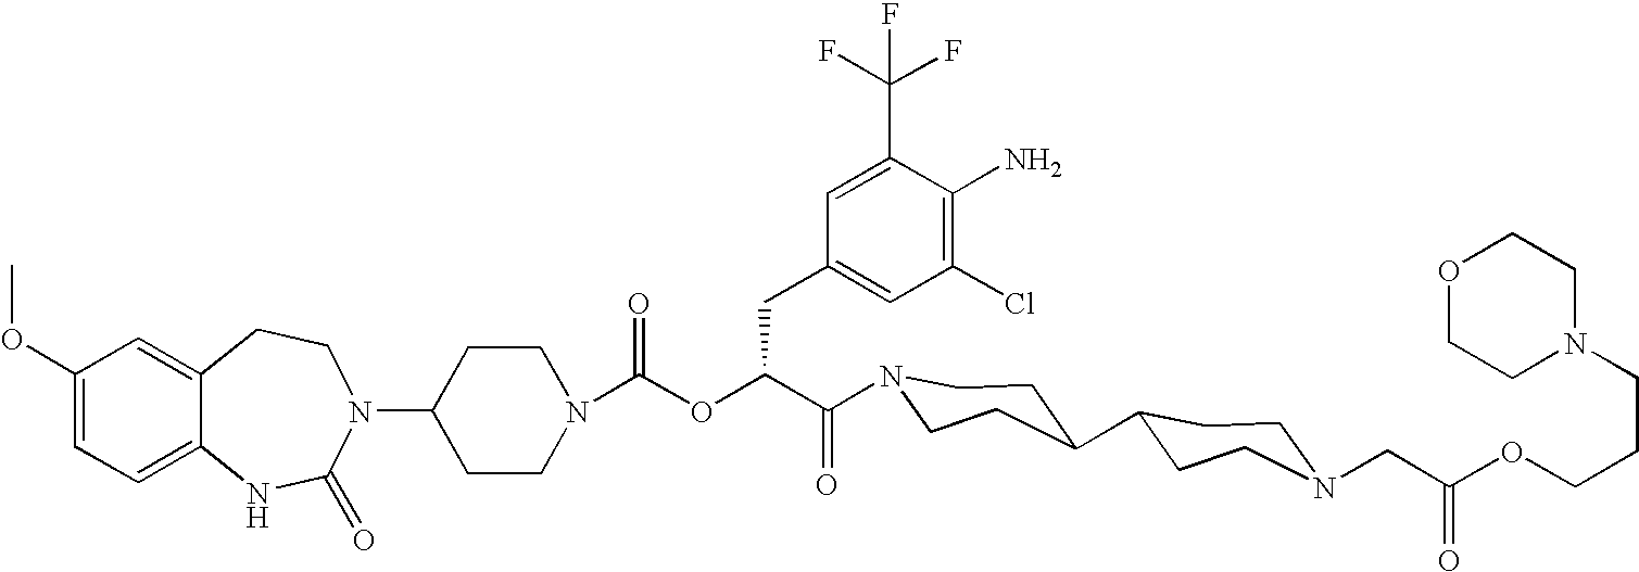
C12=CC(OC)=CC=C1NC(=O)N(C1CCN(C(OC(C(=O)N3CCC(C4CCN(CC(OCCCN5CCOCC5)=O)CC4)CC3)CC3=CC(Cl)=C(N)C(C(F)(F)F)=C3)=O)CC1)CC2
